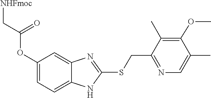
O(C1=CC=C2NC(SCC3=NC=C(C)C(OC)=C3C)=NC2=C1)C(C[NHFmoc])=O
